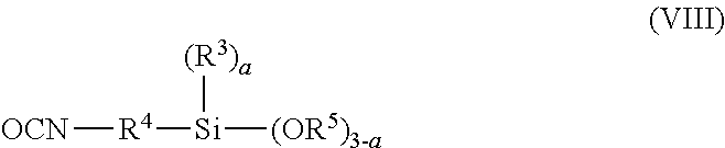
[OCN][R4][Si]([(OR5)3-a])[(R3)a]
